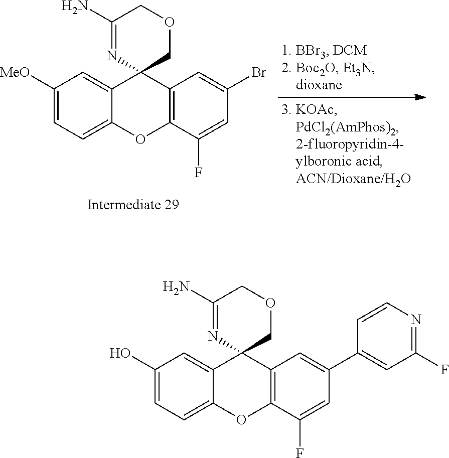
C1([MeO])=CC=C2C(=C1)C1(C3=C(O2)C(F)=CC(Br)=C3)COCC(N)=N1.C1(O)=CC=C2C(=C1)C1(C3=C(O2)C(F)=CC(C2=CC(F)=NC=C2)=C3)COCC(N)=N1
